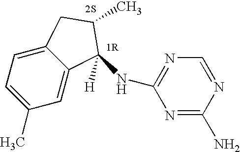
C1(C)=CC=C2C(=C1)C([H])(NC1=NC=NC(N)=N1)C(C)C2
